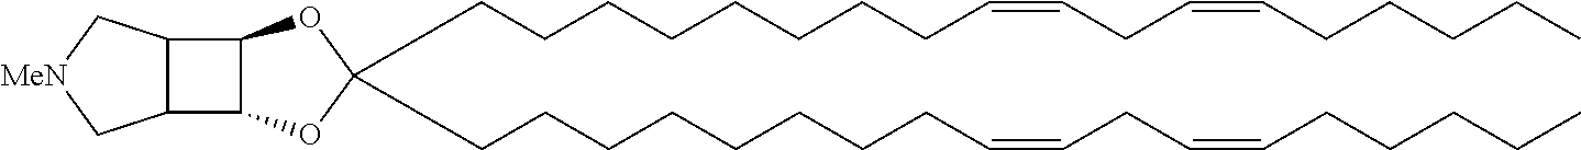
C(CCCCCCCC=CCC=CCCCCC)C1(CCCCCCCCC=CCC=CCCCCC)OC2C(O1)C1C2C[MeN]C1
